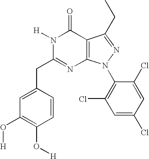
C1(CC2=NC3=C(C(=O)N2[H])C(CC)=NN3C2=C(Cl)C=C(Cl)C=C2Cl)=CC(O[H])=C(O[H])C=C1
